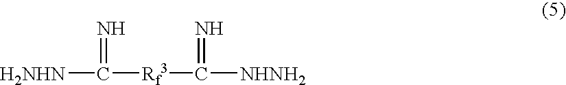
[H2NHN]C([Rf3]C([NHNH2])=N)=N
